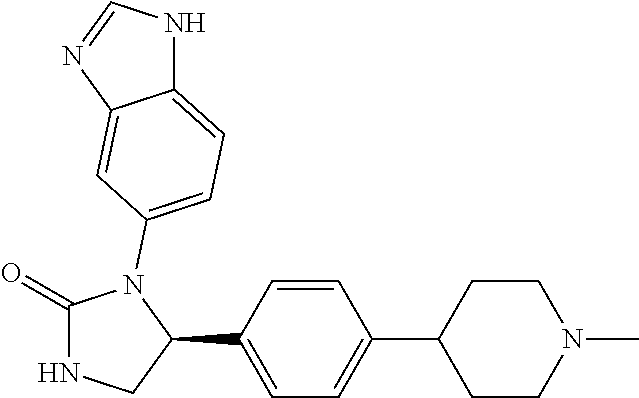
C1(=O)NCC(C2=CC=C(C3CCN(C)CC3)C=C2)N1C1=CC=C2NC=NC2=C1
